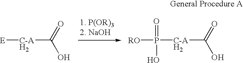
[C-A](C(=O)O)[E].[H2].[C-A](C(=O)O)P([RO])(=O)O.[H2]
